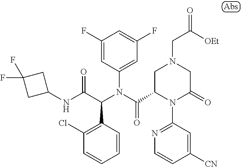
C1(F)=CC(N(C(=O)C2N(C3=NC=CC([CN])=C3)C(=O)CN(CC(=O)[OEt])C2)C(C(NC2CC(F)(F)C2)=O)C2=C(Cl)C=CC=C2)=CC(F)=C1
